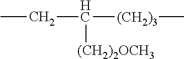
CCC([(CH2)3]C)[(CH2)2OCH3]
